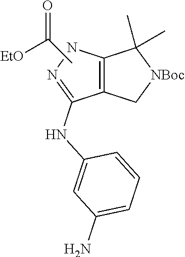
C1=CC=C(N)C=C1NC1=NNC2=C1C[NBoc]C2(C)C.C(C)(=O)[EtO]
